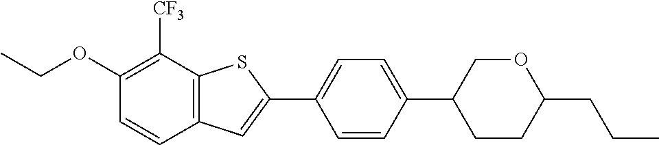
C1(OCC)=C([CF3])C2=C(C=C1)C=C(C1=CC=C(C3CCC(CCC)OC3)C=C1)S2
